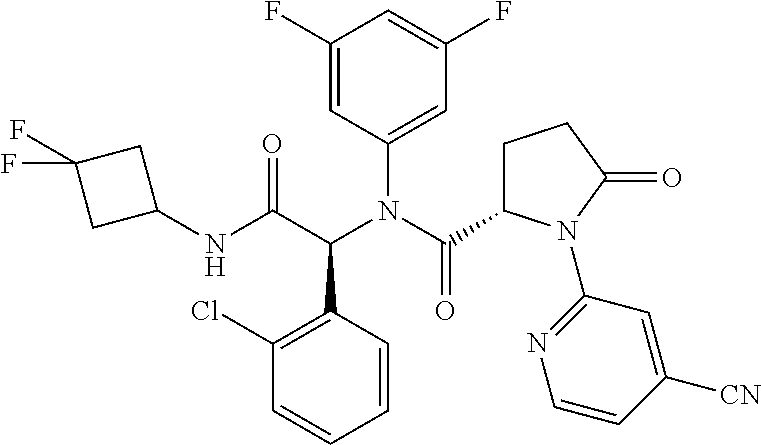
C1(Cl)=C(C(C(NC2CC(F)(F)C2)=O)N(C(C2CCC(=O)N2C2=NC=CC([CN])=C2)=O)C2=CC(F)=CC(F)=C2)C=CC=C1
